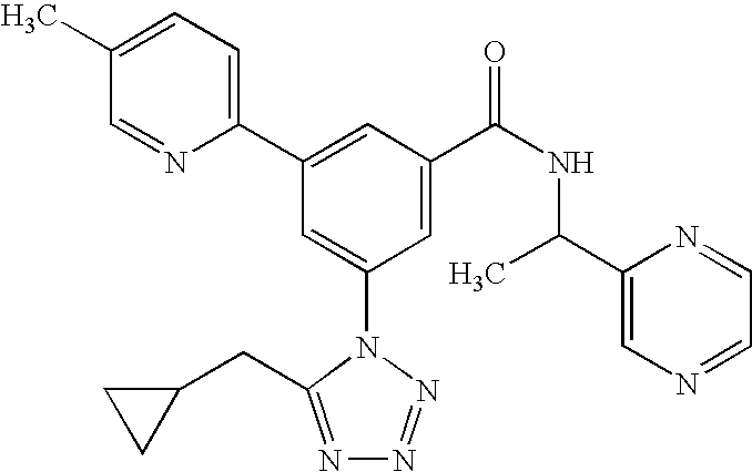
C1(C2=CC(C(NC(C3=CN=CC=N3)C)=O)=CC(N3C(CC4CC4)=NN=N3)=C2)=CC=C(C)C=N1
